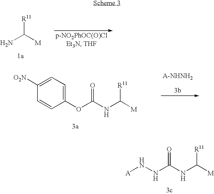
[A]NNC(NC([M])[R11])=O.NC([M])[R11].C1([O2N])=CC=C(OC(NC([M])[R11])=O)C=C1
